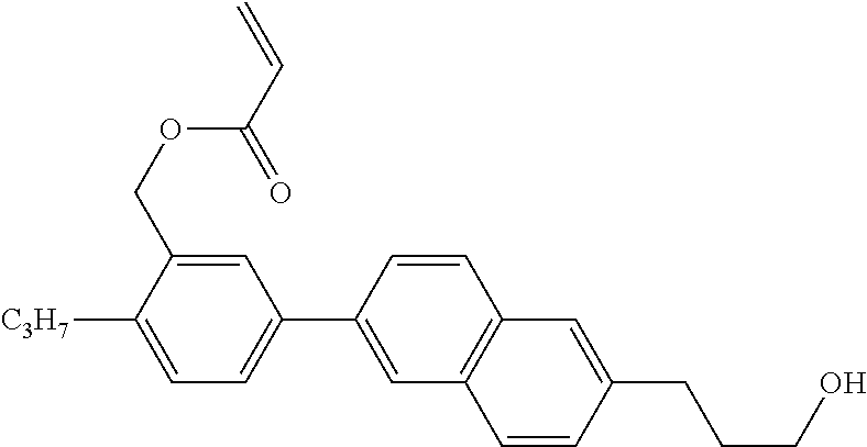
C1=C(COC(C=C)=O)C([C3H7])=CC=C1C1=CC2=C(C=C1)C=C(CCCO)C=C2
